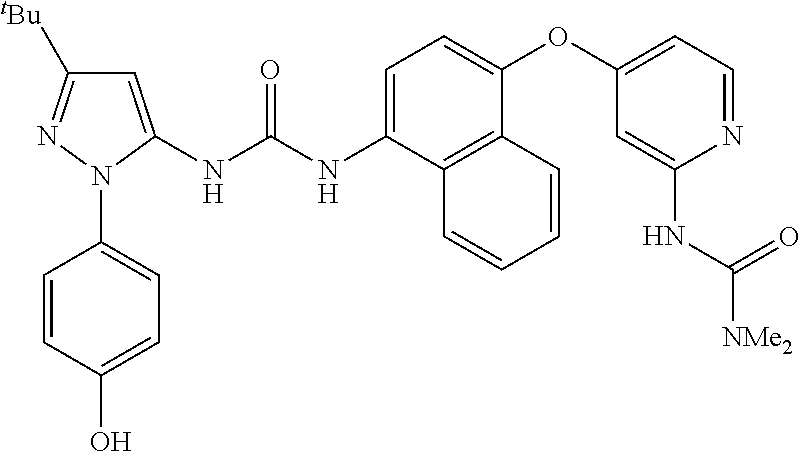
C1=CC(O)=CC=C1N1C(NC(NC2=CC=C(OC3=CC=NC(NC([NMe2])=O)=C3)C3=C2C=CC=C3)=O)=CC([tBu])=N1
